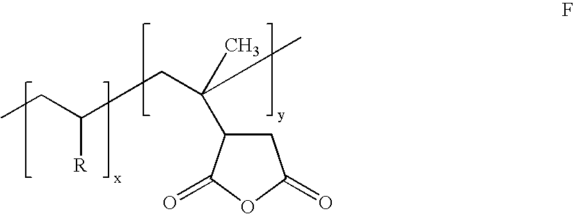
C1C(C(C)(CC(CC)[R])C)C(=O)OC1=O
